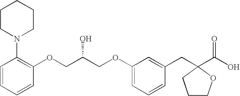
C1=CC=CC(OCC(COC2=CC=CC(CC3(C(=O)O)OCCC3)=C2)O)=C1N1CCCCC1
